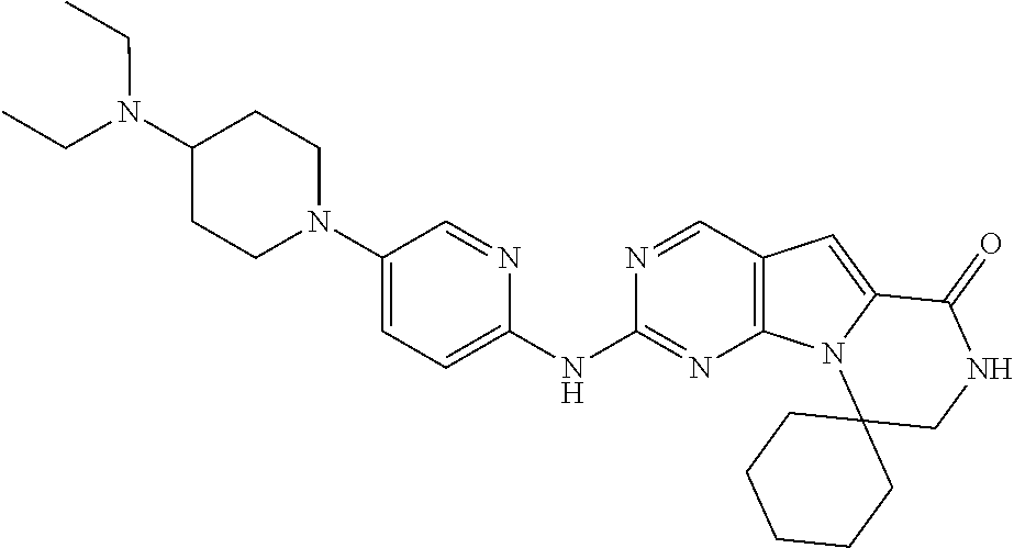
C1(N(CC)CC)CCN(C2=CC=C(NC3=NC4=C(C=N3)C=C3N4C4(CNC3=O)CCCCC4)N=C2)CC1
